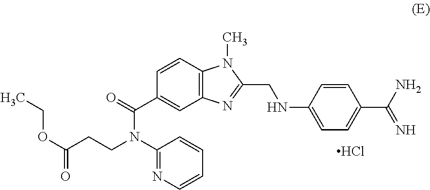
Cl.C1(N(CCC(OCC)=O)C(C2=CC3=C(C=C2)N(C)C(CNC2=CC=C(C(N)=N)C=C2)=N3)=O)=NC=CC=C1
